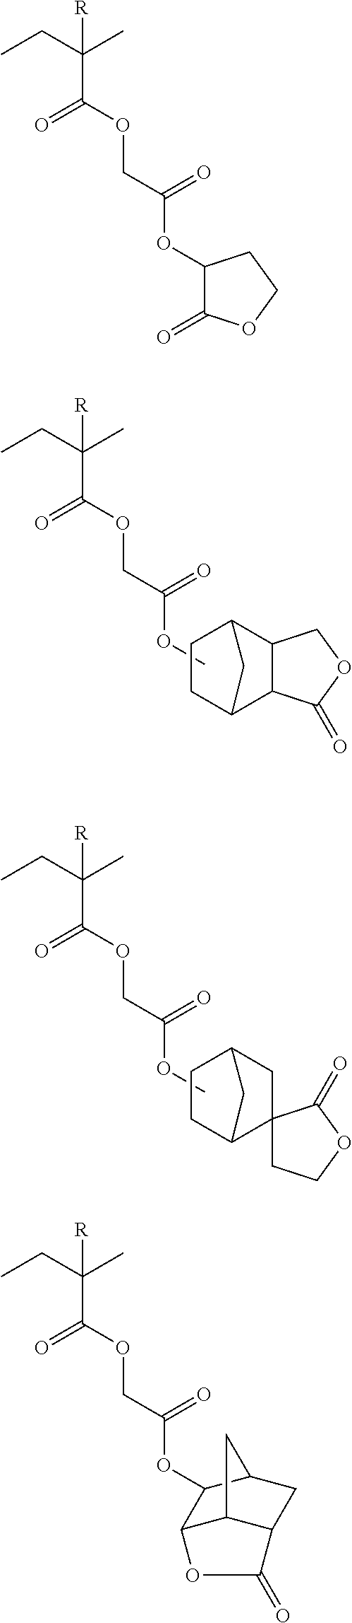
CCC(C)([R])C(=O)OCC(=O)OC.C1CC2C3C(C1C2)COC3=O.CCC(C)([R])C(=O)OCC(=O)OC.C1CC2CC1CC21CCOC1=O.CCC(C)([R])C(=O)OCC(=O)OC1C(=O)OCC1.CCC(C)([R])C(=O)OCC(=O)OC1C2C3C(CC1C3)C(=O)O2
